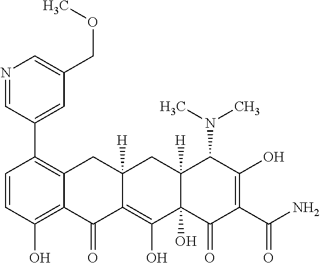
C1=CC(O)=C2C(=C1C1=CC(COC)=CN=C1)CC1([H])C(=C(O)C3(O)C([H])(C1)C(N(C)C)C(O)=C(C(N)=O)C3=O)C2=O
